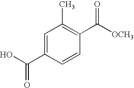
C1=C(C(O)=O)C=CC(C([OCH3])=O)=C1C
